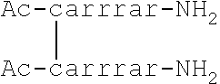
[Ac-carrrar-NH2][Ac-carrrar-NH2]
